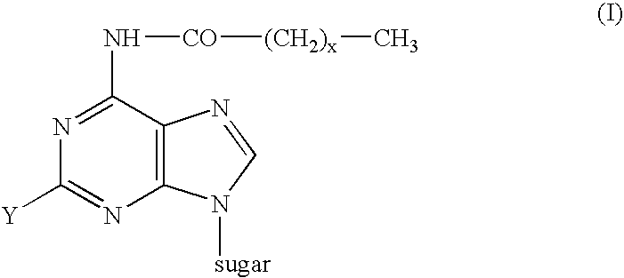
N1=C(N[CO][(CH2)x]C)C2=C(N=C1[Y])N([sugar])C=N2
